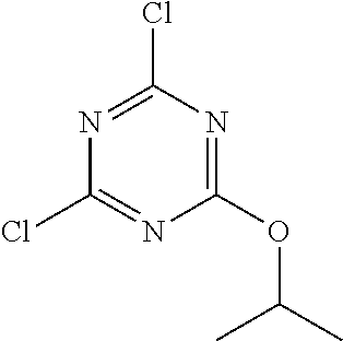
C1(OC(C)C)=NC(Cl)=NC(Cl)=N1
